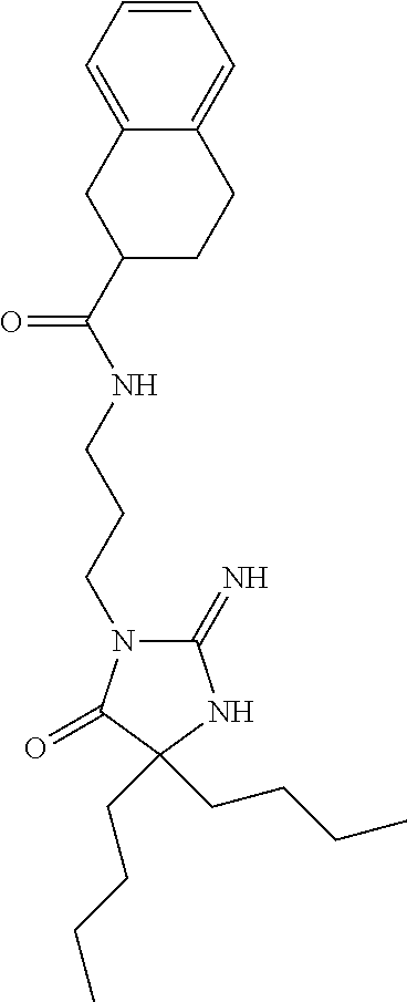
C1(=N)N(CCCNC(C2CCC3=CC=CC=C3C2)=O)C(=O)C(CCCC)(CCCC)N1
